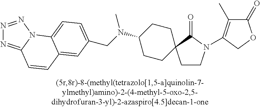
C(N(C1CCC2(CC1)CCN(C1=C(C)C(=O)OC1)C2=O)C)C1=CC=C2N3C(=NN=N3)C=CC2=C1
